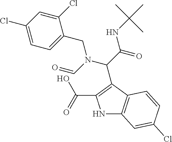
C(=O)(O)C1=C(C(C(NC(C)(C)C)=O)N(CC2=CC=C(Cl)C=C2Cl)C=O)C2=C(N1)C=C(Cl)C=C2
